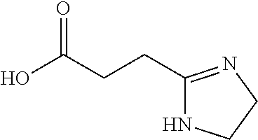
OC(CCC1=NCCN1)=O
